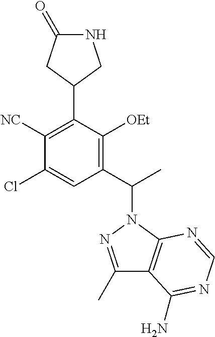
N1C(=O)CC(C2=C([NC])C(Cl)=CC(C(C)N3N=C(C)C4=C3N=CN=C4N)=C2[OEt])C1
